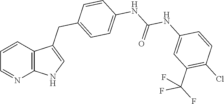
C12=C(C(CC3=CC=C(NC(NC4=CC(C(F)(F)F)=C(Cl)C=C4)=O)C=C3)=CN1)C=CC=N2
